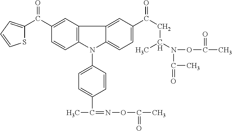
S1C(C(C2=CC3=C(C=C2)N(C2=CC=C(C(C)=NOC(C)=O)C=C2)C2=CC=C(C(CC(N(OC(=O)C)C(=O)C)C)=O)C=C32)=O)=CC=C1
